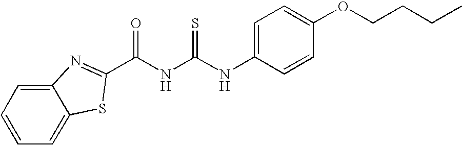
C12=CC=CC=C1SC(C(NC(NC1=CC=C(OCCCC)C=C1)=S)=O)=N2
